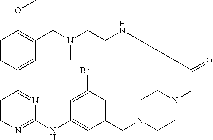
C1=CC2=CC(=C1OC)CN(C)CCNC(=O)CN1CCN(CC3=CC(Br)=CC(=C3)NC3=NC=CC2=N3)CC1
